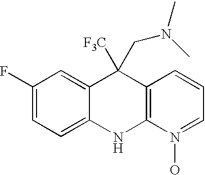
C1(F)=CC=C2C(=C1)C([F3C])(CN(C)C)C1=C(N2)N(O)=CC=C1
